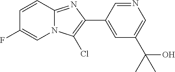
C1(C2=C(Cl)N3C(=N2)C=CC(F)=C3)=CC(C(C)(O)C)=CN=C1
